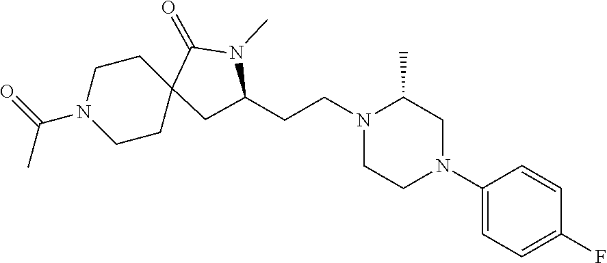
C1(N2CC(C)N(CCC3CC4(CCN(C(=O)C)CC4)C(=O)N3C)CC2)=CC=C(F)C=C1
